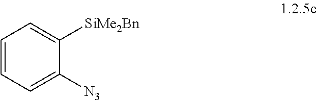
C1=CC=C([N3])C([SiMe2Bn])=C1
